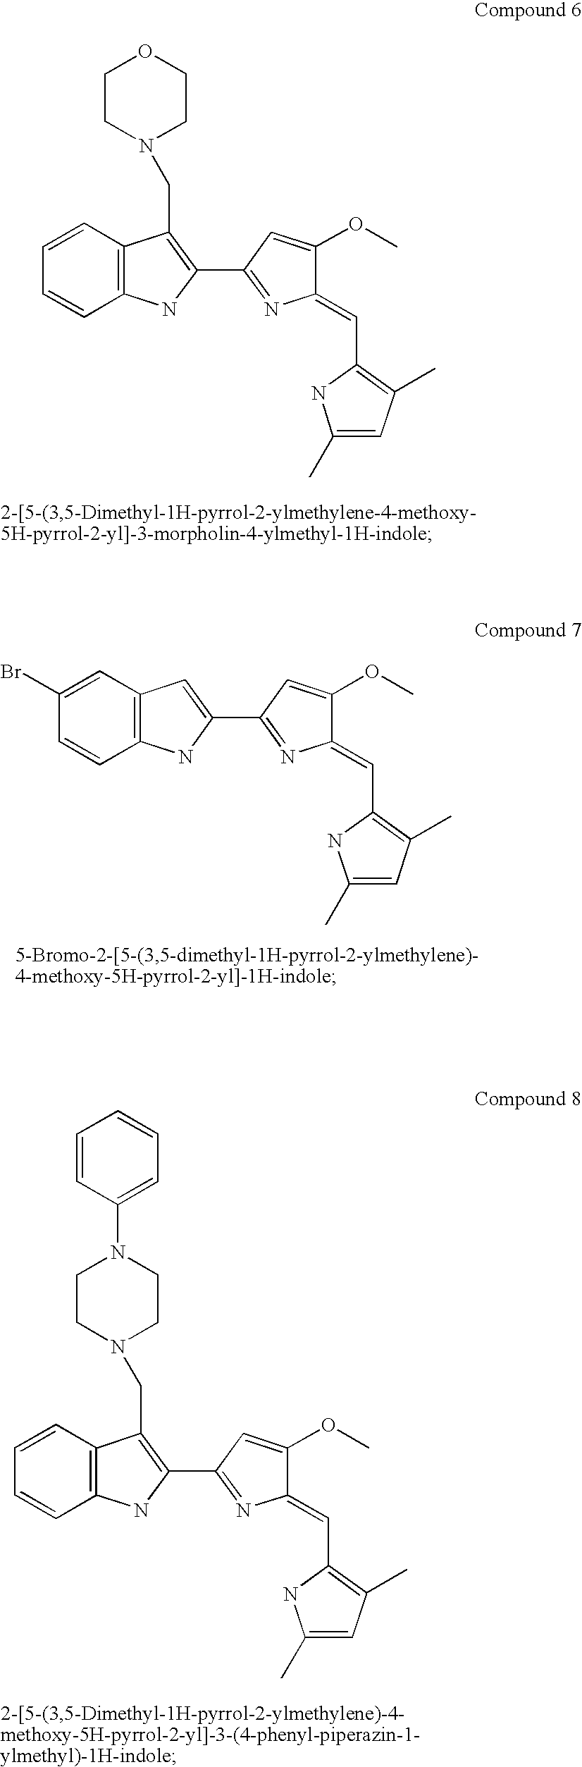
C12=C(C=C(Br)C=C1)C=C(C1=NC(=CC3=C(C)C=C(C)N3)C(OC)=C1)N2.C12=C(C=CC=C1)C(CN1CCOCC1)=C(C1=NC(=CC3=C(C)C=C(C)N3)C(OC)=C1)N2.C12=C(C=CC=C1)C(CN1CCN(C3=CC=CC=C3)CC1)=C(C1=NC(=CC3=C(C)C=C(C)N3)C(OC)=C1)N2
